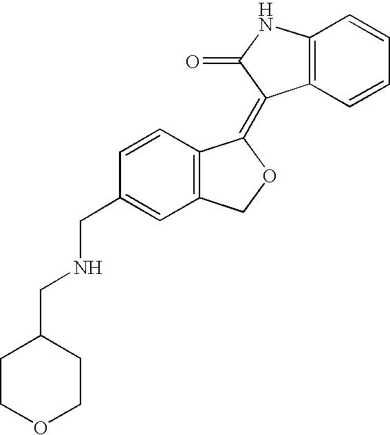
C1(CNCC2CCOCC2)=CC2=C(C=C1)C(=C1C3=C(NC1=O)C=CC=C3)OC2
